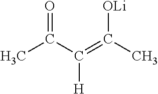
O=C(C(=C(C)[OLi])[H])C
